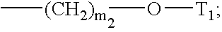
C[(CH2)m]O[T1]
